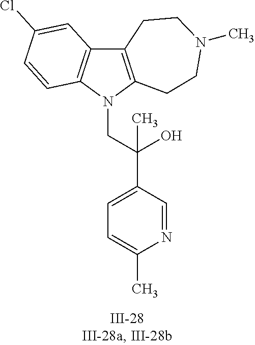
N1(CC(C2=CC=C(C)N=C2)(O)C)C2=C(C3=C1C=CC(Cl)=C3)CCN(C)CC2
